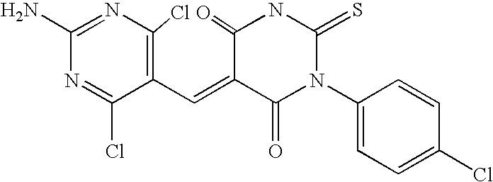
C1(C=C2C(=O)N(C3=CC=C(Cl)C=C3)C(=S)NC2=O)=C(Cl)N=C(N)N=C1Cl
